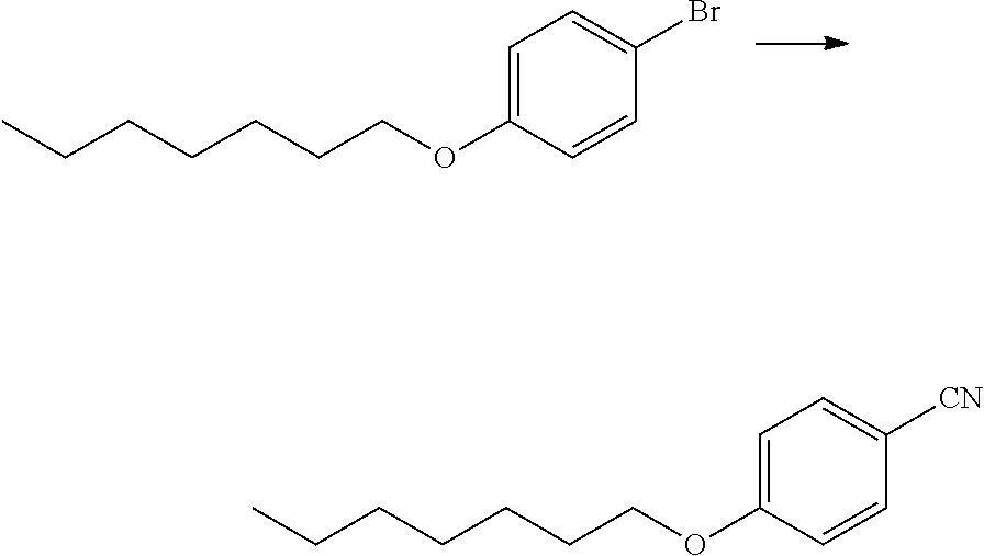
C1=C(OCCCCCCC)C=CC(Br)=C1.C1=C(OCCCCCCC)C=CC([CN])=C1
